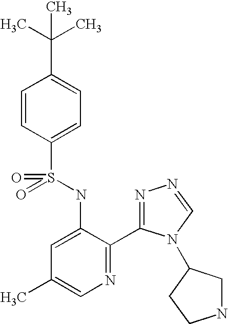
C1=CC(S(=O)(NC2=CC(C)=CN=C2C2=NN=CN2C2CNCC2)=O)=CC=C1C(C)(C)C
